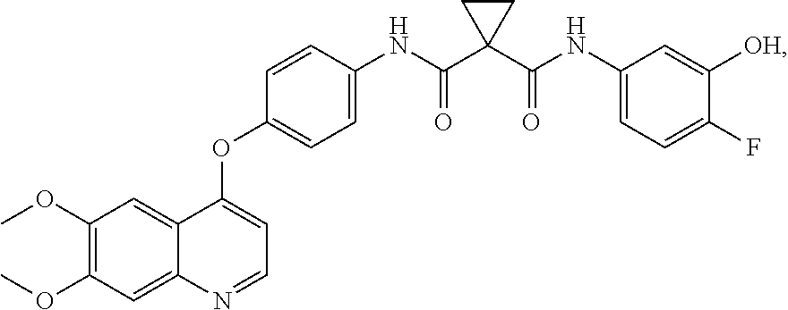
C1(OC)=C(OC)C=C2C(=C1)C(OC1=CC=C(NC(C3(C(=O)NC4=CC=C(F)C([OH])=C4)CC3)=O)C=C1)=CC=N2
